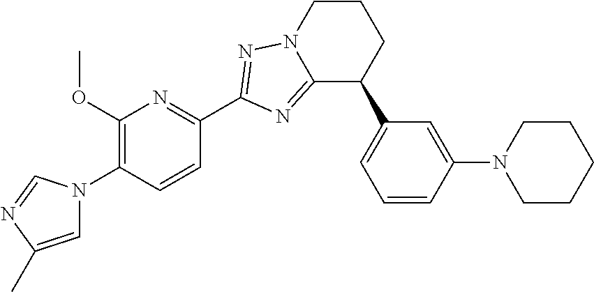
C1(OC)=C(N2C=C(C)N=C2)C=CC(C2=NN3C(=N2)C(C2=CC=CC(N4CCCCC4)=C2)CCC3)=N1
